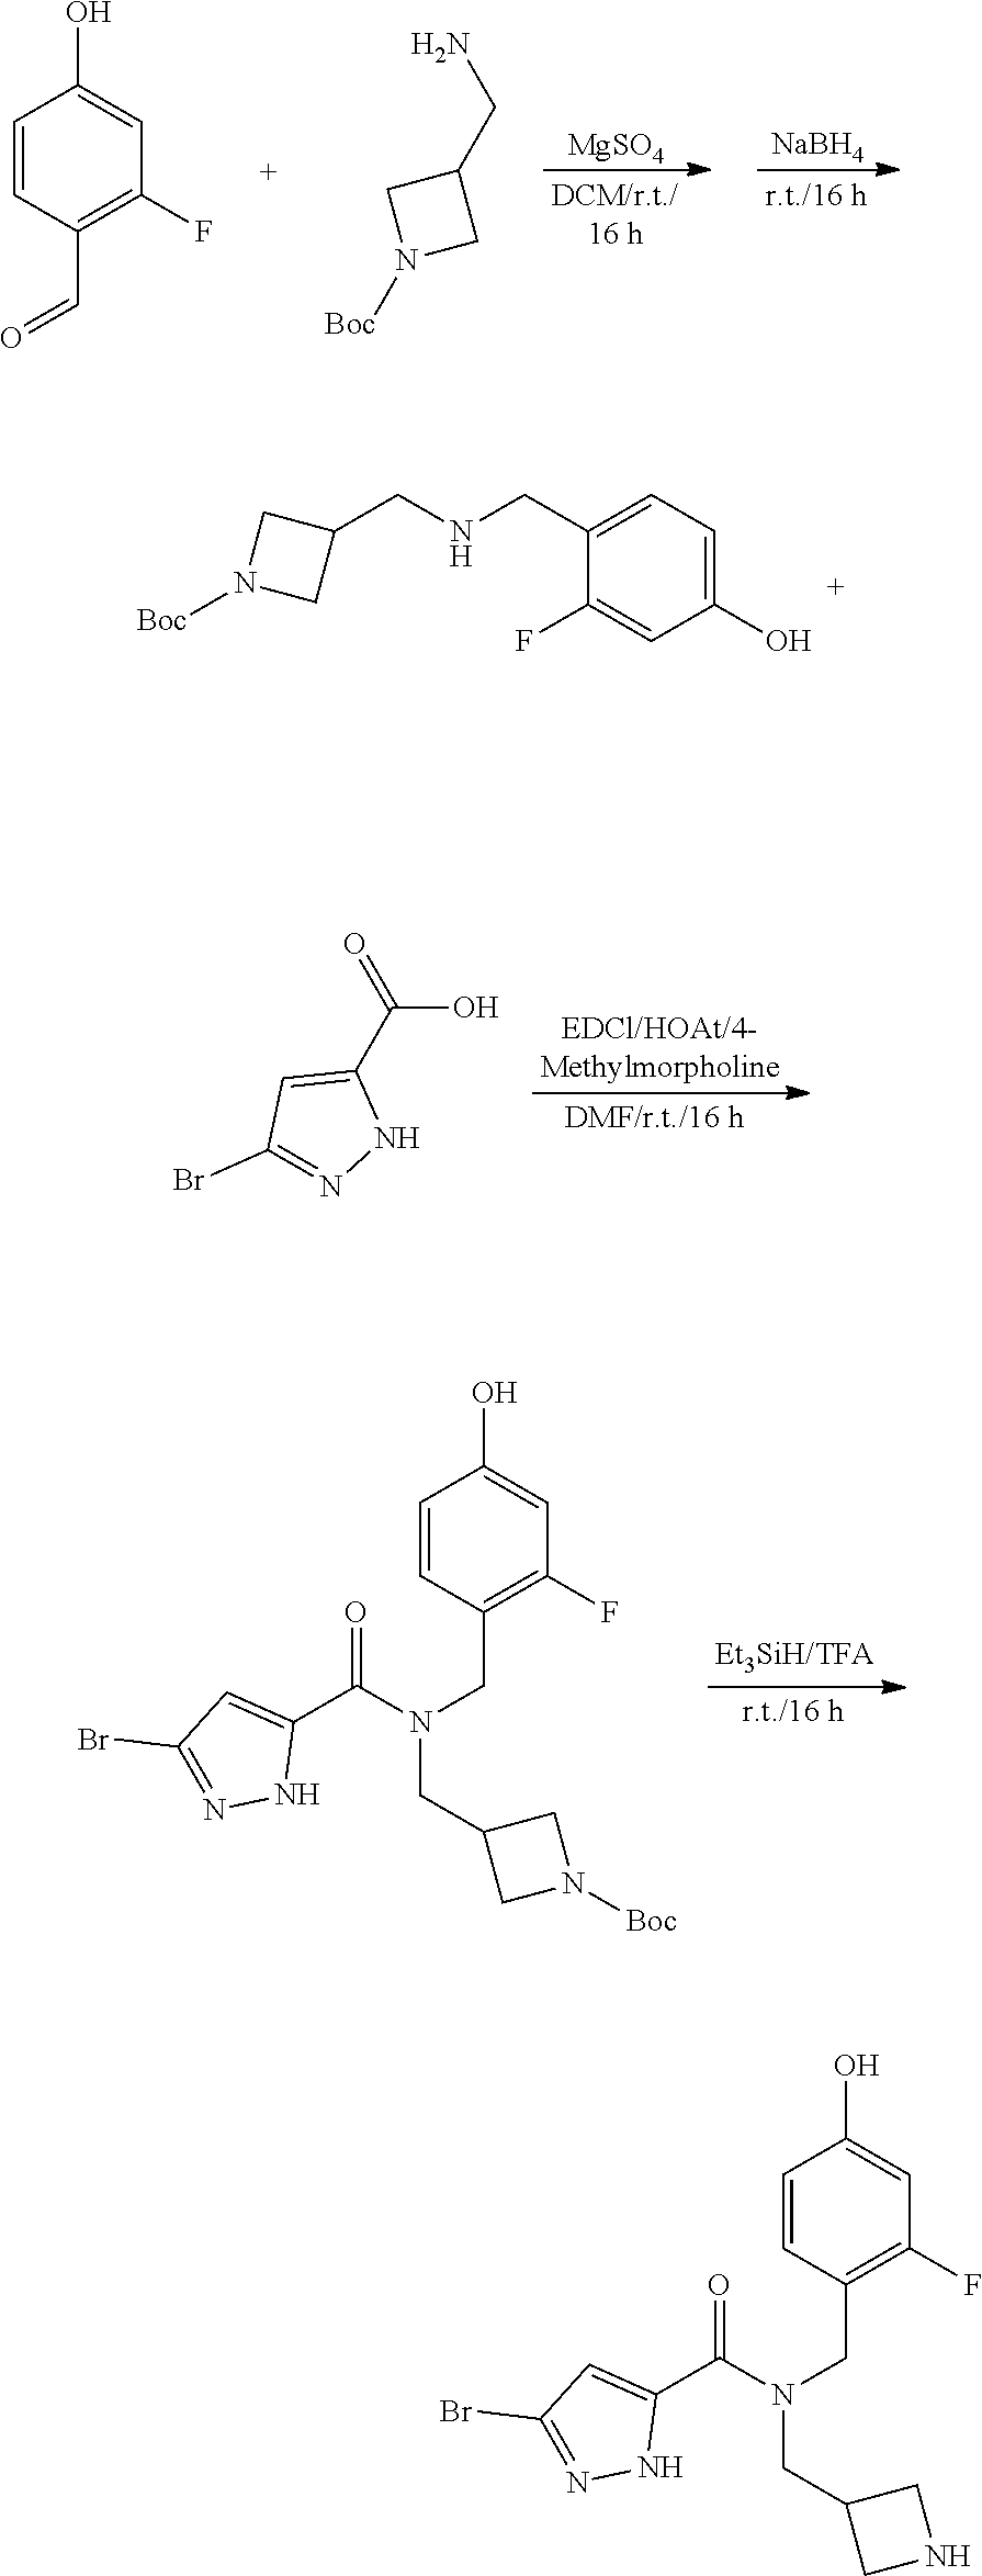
C1(O)=CC=C(CNCC2CN([Boc])C2)C(F)=C1.C(O)(=O)C1=CC(Br)=NN1.C1(F)=C(CN(CC2CN([Boc])C2)C(=O)C2=CC(Br)=NN2)C=CC(O)=C1.C1(CN)CN([Boc])C1.[NaBH4].C1=C(O)C=CC(C=O)=C1F.[MgSO4].C1(F)=C(CN(CC2CNC2)C(=O)C2=CC(Br)=NN2)C=CC(O)=C1
